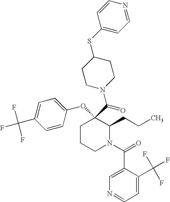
O(C1(C(=O)N2CCC(SC3=CC=NC=C3)CC2)CCCN(C(C2=CN=CC=C2C(F)(F)F)=O)C1CCC)C1=CC=C(C(F)(F)F)C=C1
